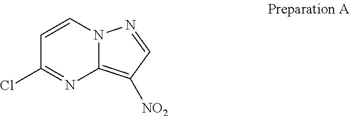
C1=CN2C(=C([NO2])C=N2)N=C1Cl
